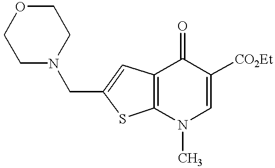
C12=C(N(C)C=C([CO2Et])C1=O)SC(CN1CCOCC1)=C2
